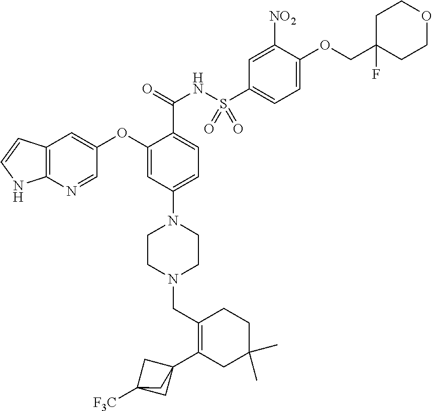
C1=NC2=C(C=C1OC1=CC(N3CCN(CC4=C(C56CC([F3C])(C5)C6)CC(C)(C)CC4)CC3)=CC=C1C(NS(C1=CC=C(OCC3(F)CCOCC3)C([NO2])=C1)(=O)=O)=O)C=CN2
